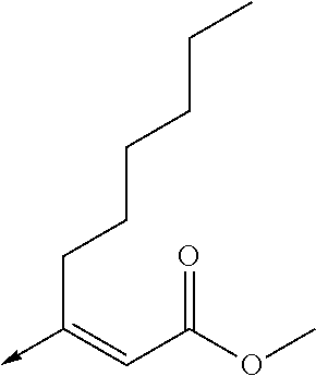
C(C(OC)=O)=C(->C)CCCCCC
